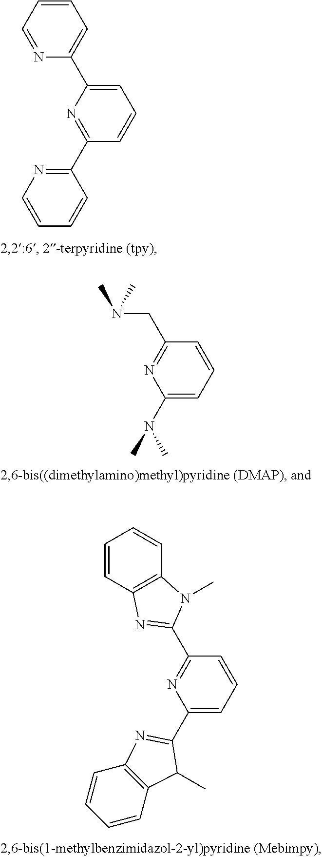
C1=CC=NC(C2=CC=CC(C3=NC=CC=C3)=N2)=C1.C1(N(C)C)=CC=CC(CN(C)C)=N1.C1=CC2=C(C=C1)N(C)C(C1=NC(C3=NC4=C(C=CC=C4)C3C)=CC=C1)=N2
